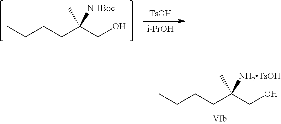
CCCCC(CO)([NH2TsOH])C.CCCCC(CO)([NHBoc])C.[TsOH].[i-PrOH]
